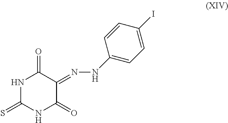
N1C(=S)NC(=O)C(=NNC2=CC=C(I)C=C2)C1=O
